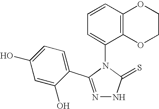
N1=C(C2=CC=C(O)C=C2O)N(C2=CC=CC3=C2OCCO3)C(=S)N1
